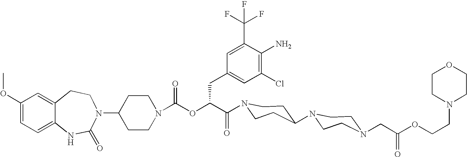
C12=CC(OC)=CC=C1NC(=O)N(C1CCN(C(OC(C(=O)N3CCC(N4CCN(CC(OCCN5CCOCC5)=O)CC4)CC3)CC3=CC(Cl)=C(N)C(C(F)(F)F)=C3)=O)CC1)CC2
